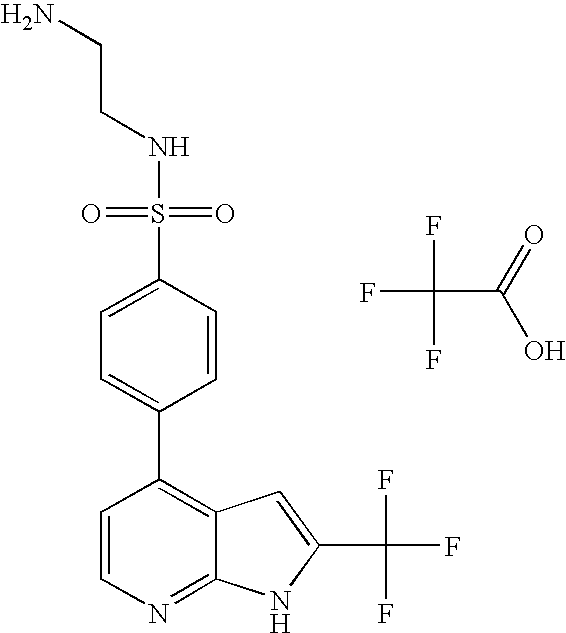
C1=CN=C2C(=C1C1=CC=C(S(=O)(NCCN)=O)C=C1)C=C(C(F)(F)F)N2.FC(F)(F)C(=O)O
